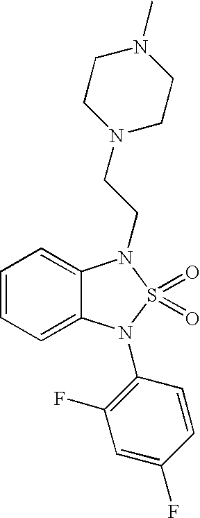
C1=CC=C2C(=C1)N(CCN1CCN(C)CC1)S(=O)(=O)N2C1=C(F)C=C(F)C=C1
